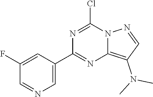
C12=C(N(C)C)C=NN1C(Cl)=NC(C1=CN=CC(F)=C1)=N2
